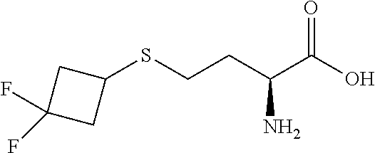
OC(C(CCSC1CC(F)(F)C1)N)=O
